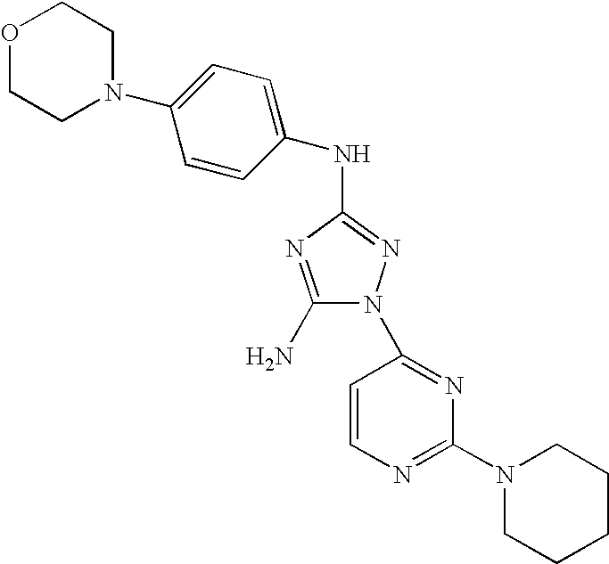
C1(N)=NC(NC2=CC=C(N3CCOCC3)C=C2)=NN1C1=NC(N2CCCCC2)=NC=C1
